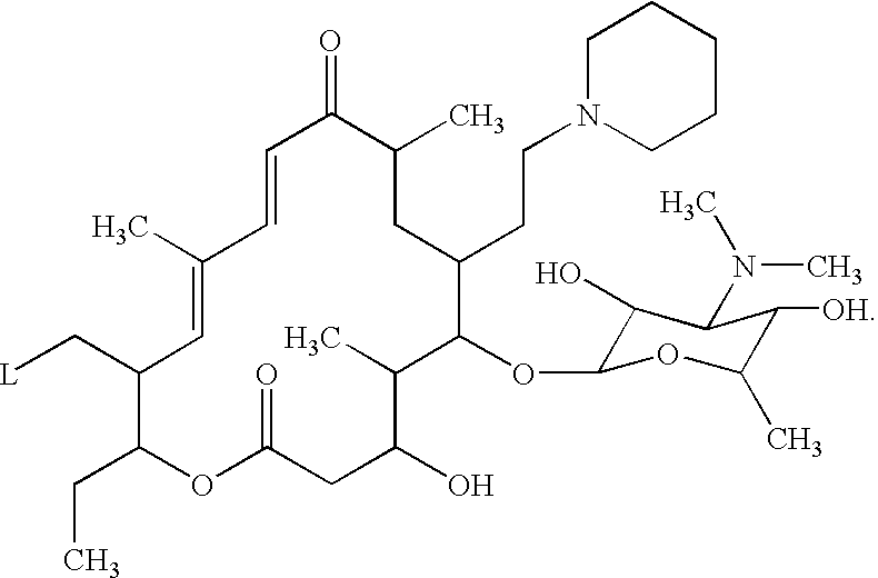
[L]CC1C(CC)OC(=O)CC(O)C(C)C(OC2C(O)C(N(C)C)C([OH])C(C)O2)C(CCN2CCCCC2)CC(C)C(=O)C=CC(C)=C1
